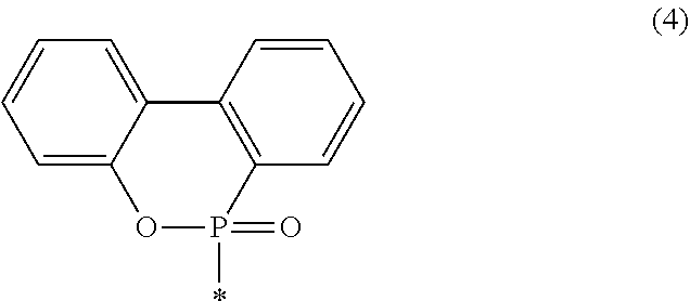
C1=C2C(=CC=C1)C1=C(C=CC=C1)P(=O)(*)O2
